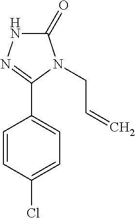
C1(=O)NN=C(C2=CC=C(Cl)C=C2)N1CC=C
